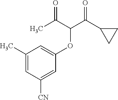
CC(C(C(C1CC1)=O)OC1=CC(C)=CC([CN])=C1)=O
